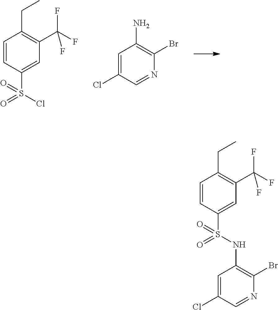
C1=C(Cl)C=NC(Br)=C1N.C1=CC(S(=O)(=O)Cl)=CC(C(F)(F)F)=C1CC.C1=CC(S(=O)(=O)NC2=C(Br)N=CC(Cl)=C2)=CC(C(F)(F)F)=C1CC
